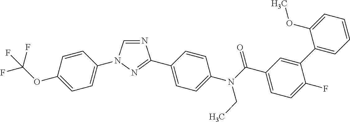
N1=CN(C2=CC=C(OC(F)(F)F)C=C2)N=C1C1=CC=C(N(C(C2=CC=C(F)C(C3=CC=CC=C3OC)=C2)=O)CC)C=C1
